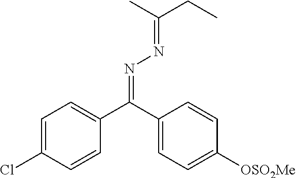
C1=C(Cl)C=CC(C(C2=CC=C([OSO2Me])C=C2)=NN=C(CC)C)=C1
